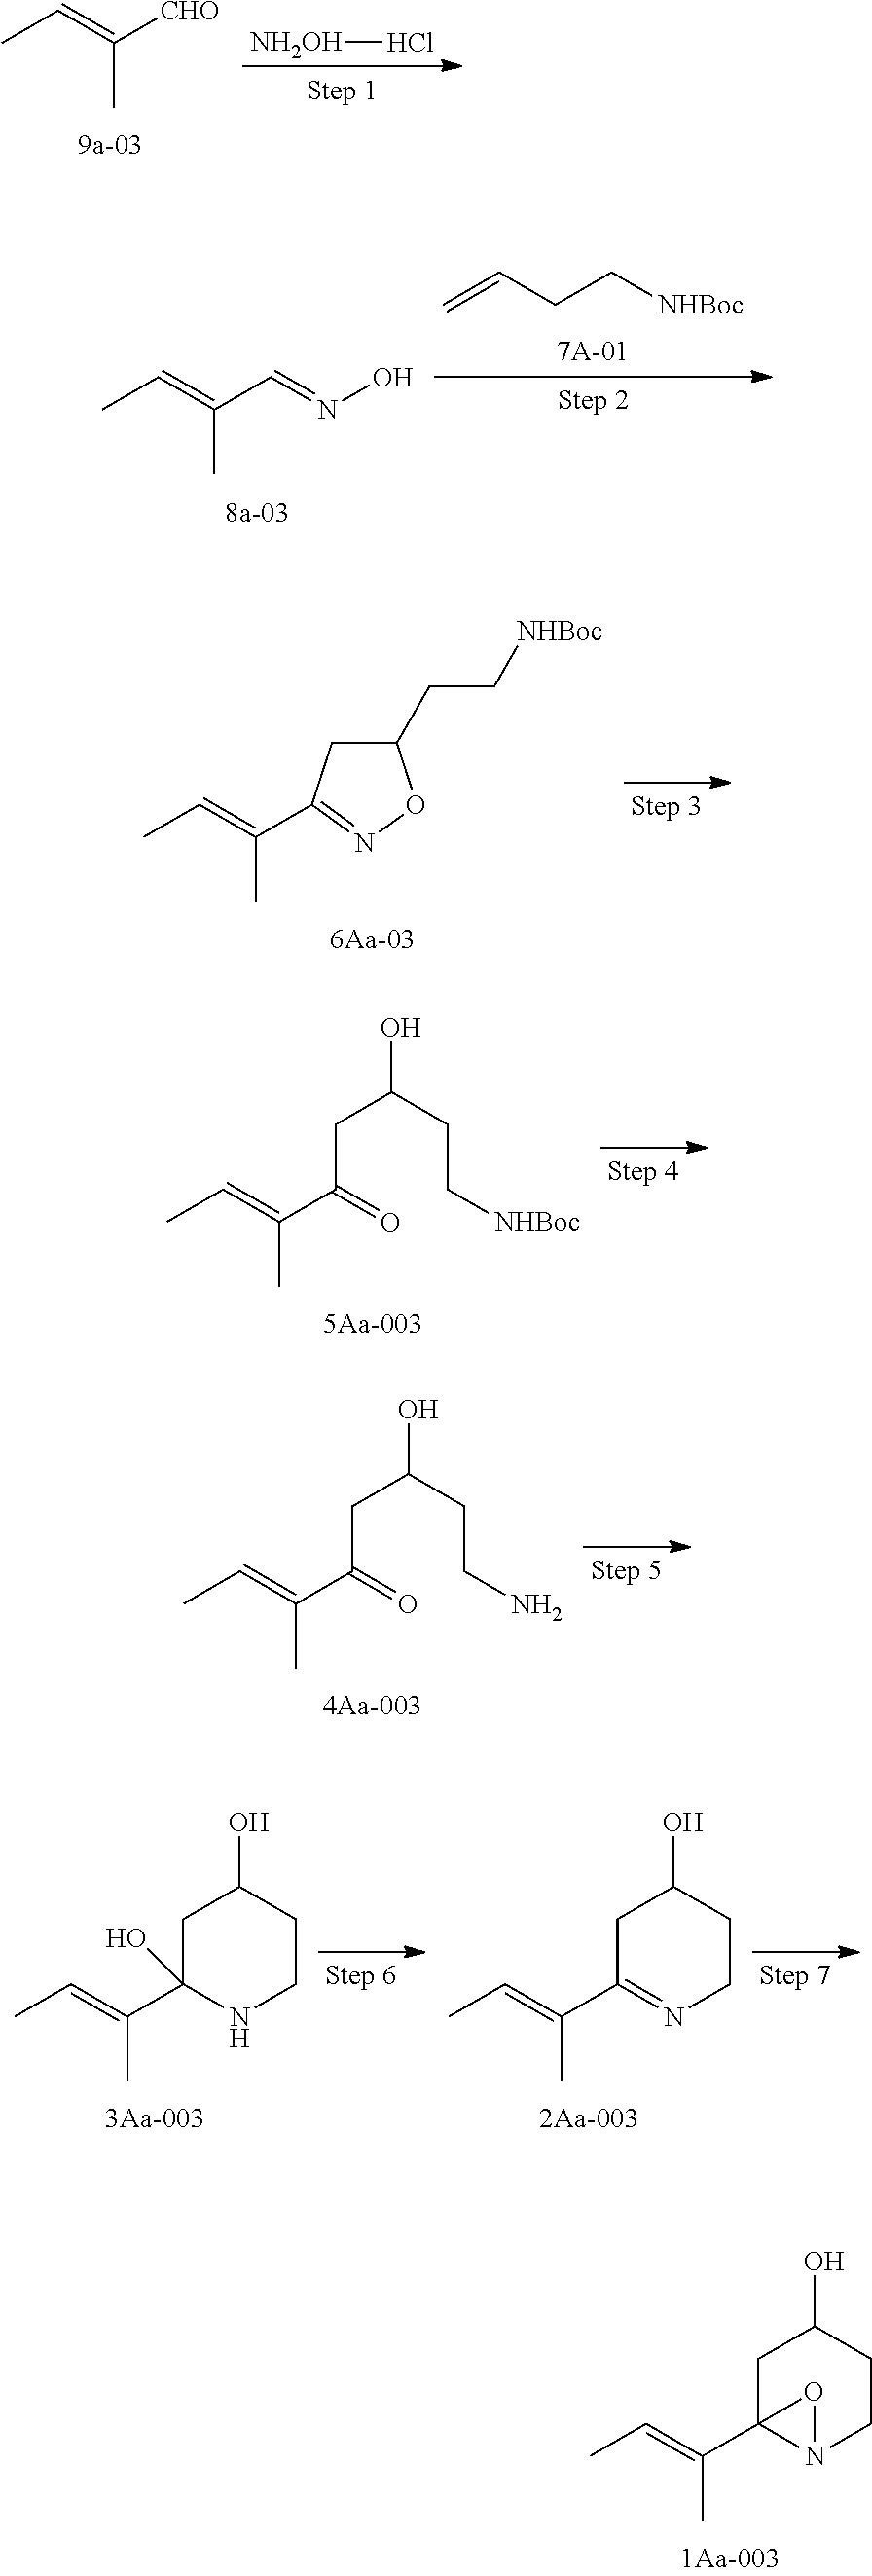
CC(=CC)C12CC(O)CCN1O2.[NH2OH]Cl.CC([CHO])=CC.C=CCC[NHBoc].CC(C=NO)=CC.CC(=CC)C1=NOC(CC[NHBoc])C1.CC(=CC)C(=O)CC(CC[NHBoc])O.CC(=CC)C(=O)CC(CCN)O.CC(=CC)C1(O)CC(O)CCN1.CC(=CC)C1=NCCC(O)C1
